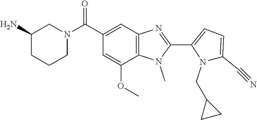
C1=C(C#N)N(CC2CC2)C(C2=NC3=C(N2C)C(OC)=CC(C(N2CCCC(N)C2)=O)=C3)=C1
